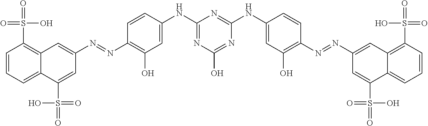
C1=CC=C2C(=C1S(=O)(O)=O)C=C(N=NC1=C(O)C=C(NC3=NC(O)=NC(NC4=CC(O)=C(N=NC5=CC6=C(S(=O)(=O)O)C=CC=C6C(S(=O)(O)=O)=C5)C=C4)=N3)C=C1)C=C2S(=O)(=O)O
